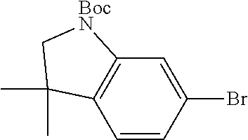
C1=CC(Br)=CC2=C1C(C)(C)C[BocN]2
